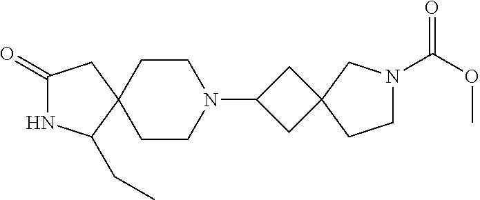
C1(=O)NC(CC)C2(C1)CCN(C1CC3(C1)CN(C(OC)=O)CC3)CC2
